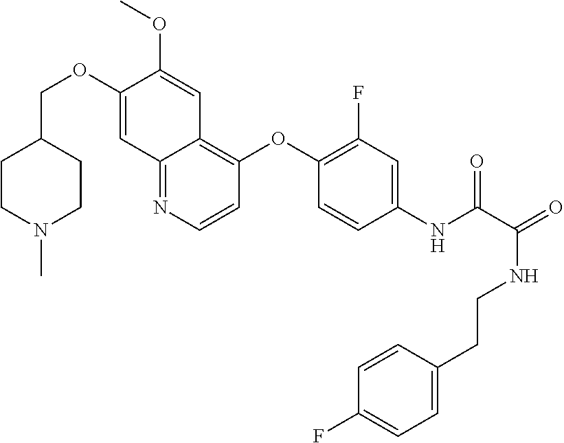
C1CN(C)CCC1COC1=CC2=NC=CC(OC3=C(F)C=C(NC(=O)C(NCCC4=CC=C(F)C=C4)=O)C=C3)=C2C=C1OC
